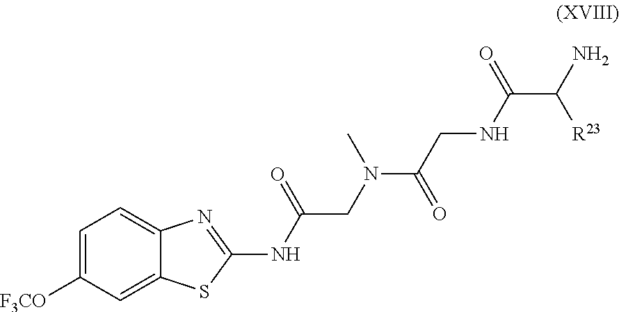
C1([F3CO])=CC=C2C(=C1)SC(NC(CN(C(CNC(C(N)[R23])=O)=O)C)=O)=N2
